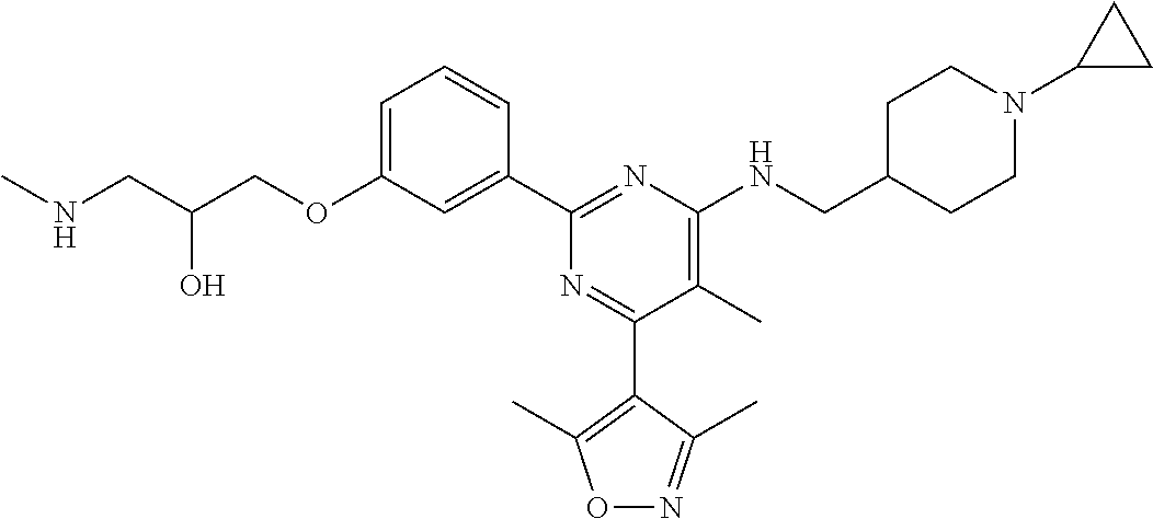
C1=C(OCC(CNC)O)C=C(C2=NC(NCC3CCN(C4CC4)CC3)=C(C)C(C3=C(C)ON=C3C)=N2)C=C1
